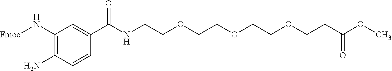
[Fmoc]NC1=C(N)C=CC(C(NCCOCCOCCOCCC(OC)=O)=O)=C1
